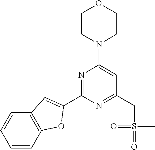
C1=CC2=C(C=C1)C=C(C1=NC(N3CCOCC3)=CC(CS(=O)(C)=O)=N1)O2
